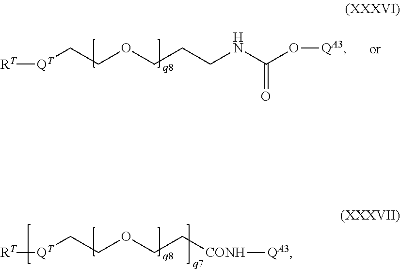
[QT](CCOCC[CONH][QA3])[RT].[QT](CCOCCCNC(=O)O[QA3])[RT]
